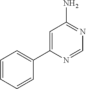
C1=CC=CC(C2=CC(N)=NC=N2)=C1
